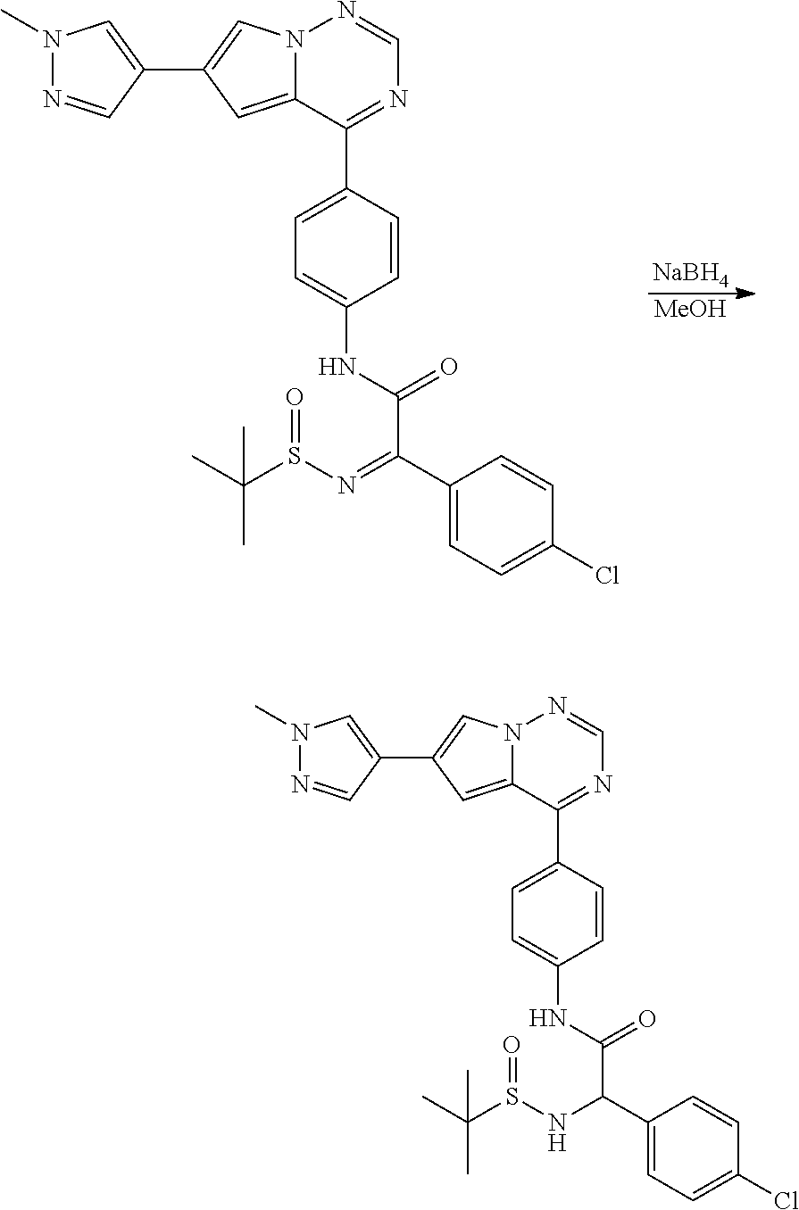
N12C(=CC(C3=CN(C)N=C3)=C1)C(C1=CC=C(NC(=O)C(C3=CC=C(Cl)C=C3)=NS(C(C)(C)C)=O)C=C1)=NC=N2.[NaBH4].[MeOH].N12C(=CC(C3=CN(C)N=C3)=C1)C(C1=CC=C(NC(=O)C(C3=CC=C(Cl)C=C3)NS(C(C)(C)C)=O)C=C1)=NC=N2
